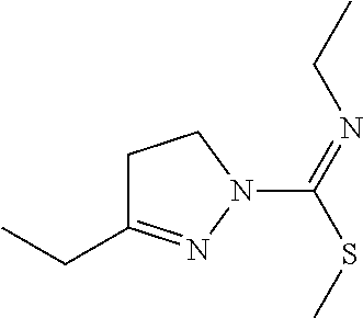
C1C(CC)=NN(C(=NCC)SC)C1
